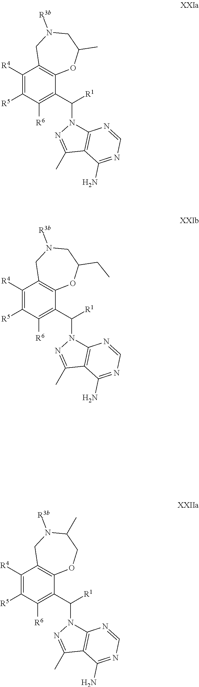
C1([R4])=C([R5])C([R6])=C(C([R1])N2C3=C(C(C)=N2)C(N)=NC=N3)C2=C1CN([R3b])CC(C)O2.C1([R4])=C([R5])C([R6])=C(C([R1])N2C3=C(C(C)=N2)C(N)=NC=N3)C2=C1CN([R3b])CC(CC)O2.C1([R4])=C([R5])C([R6])=C(C([R1])N2C3=C(C(C)=N2)C(N)=NC=N3)C2=C1CN([R3b])C(C)CO2
